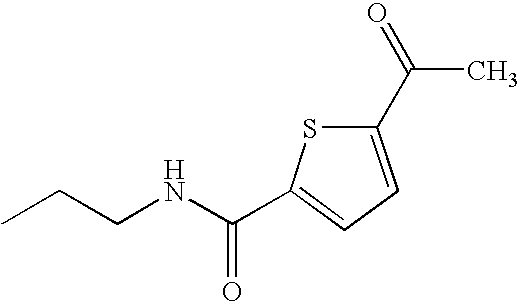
CCCNC(=O)C1=CC=C(C(=O)C)S1
